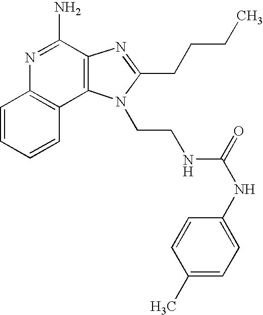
C1=CC=CC2=C1N=C(N)C1=C2N(CCNC(NC2=CC=C(C)C=C2)=O)C(CCCC)=N1
